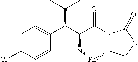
C1(C(C(C(N2C([Ph])COC2=O)=O)[N3])C(C)C)=CC=C(Cl)C=C1
